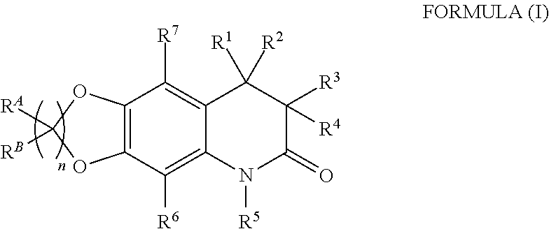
C12=C(C([R6])=C3C(=C1[R7])C([R1])([R2])C([R3])([R4])C(=O)N3[R5])OC([RA])([RB])O2
